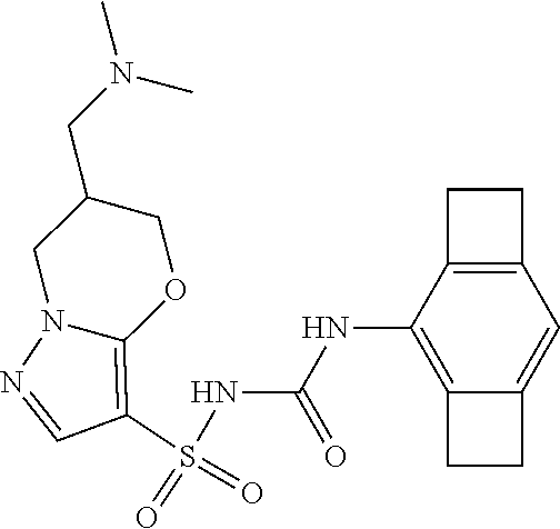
S(NC(NC1=C2C(=CC3=C1CC3)CC2)=O)(C1=C2N(N=C1)CC(CN(C)C)CO2)(=O)=O
